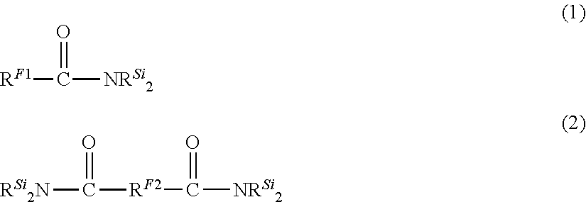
[RF1]C([NRSi2])=O.[RF2](C([NRSi2])=O)C([RSi2N])=O
